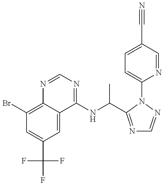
C1(Br)=C2C(=CC(C(F)(F)F)=C1)C(NC(C)C1=NC=NN1C1=CC=C(C#N)C=N1)=NC=N2
